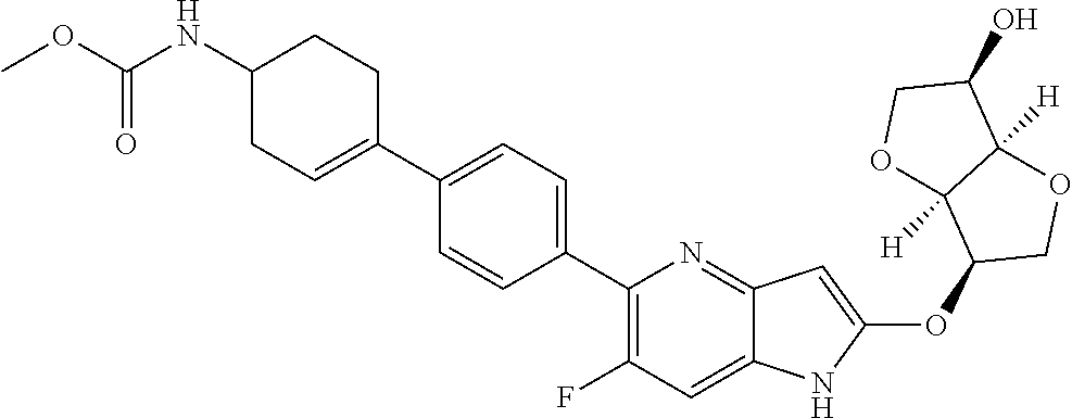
C1(C2=CC=C(C3=C(F)C=C4C(=N3)C=C(OC3COC5([H])C3([H])OCC5O)N4)C=C2)=CCC(NC(OC)=O)CC1
